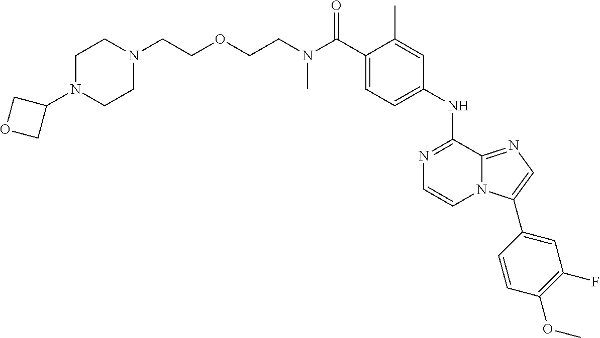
C(C1=CC=C(NC2=NC=CN3C2=NC=C3C2=CC(F)=C(OC)C=C2)C=C1C)(=O)N(CCOCCN1CCN(C2COC2)CC1)C
